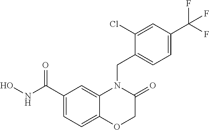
C1(C(NO)=O)=CC=C2C(=C1)N(CC1=CC=C(C(F)(F)F)C=C1Cl)C(=O)CO2
